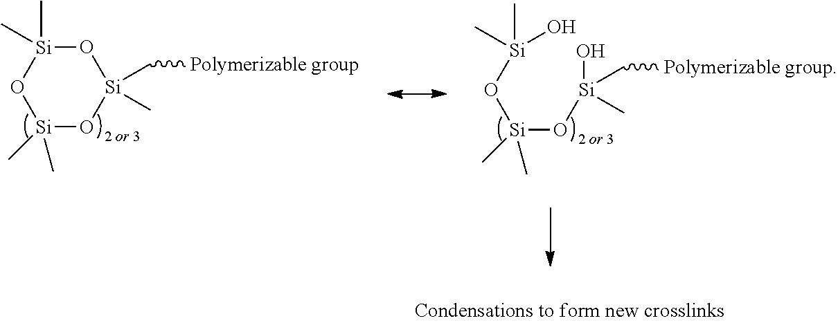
[Si]1(C)(C)O[Si](C[Polymerizable group])(C)O[Si](C)(C)O1.[Si](O[Si](C[Polymerizable group])(C)O)(O[Si](O)(C)C)(C)C
